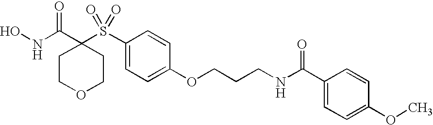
C1COCCC1(C(NO)=O)S(C1=CC=C(OCCCNC(C2=CC=C(OC)C=C2)=O)C=C1)(=O)=O
